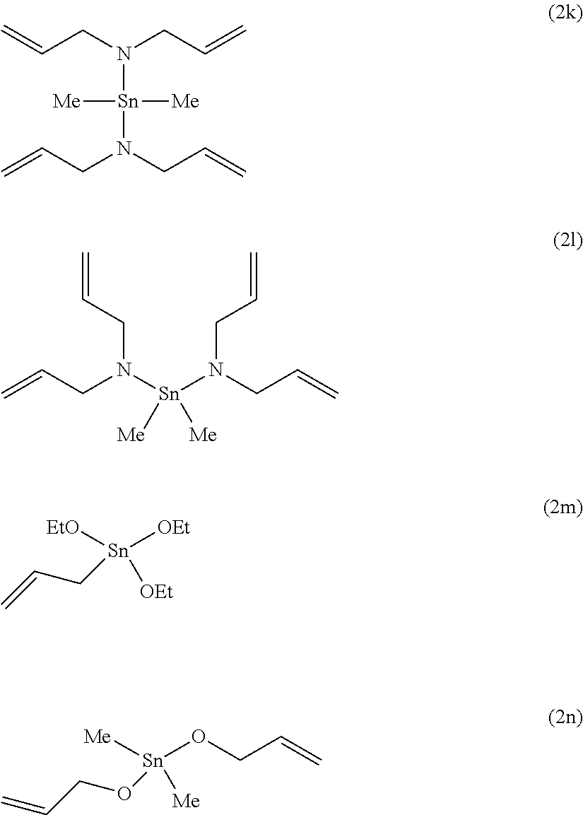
C(CN(CC=C)[Sn](N(CC=C)CC=C)([Me])[Me])=C.C=CCN([Sn](N(CC=C)CC=C)([Me])[Me])CC=C.[Sn]([EtO])([OEt])(CC=C)[OEt].[Sn]([Me])(OCC=C)([Me])OCC=C
